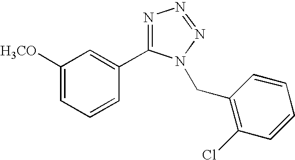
C1([H3CO])=CC=CC(C2=NN=NN2CC2=C(Cl)C=CC=C2)=C1
